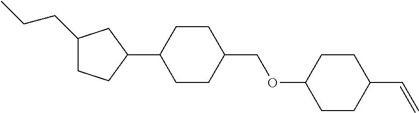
C1(CCC)CCC(C2CCC(COC3CCC(C=C)CC3)CC2)C1
